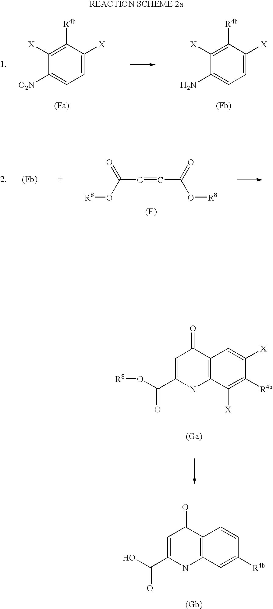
C1(N)=CC=C([X])C([R4b])=C1[X].C1([O2N])=CC=C([X])C([R4b])=C1[X].C1=C(C(=O)O[R8])NC2=C(C1=O)C=C([X])C([R4b])=C2[X].C1=C(C(=O)O)NC2=C(C1=O)C=CC([R4b])=C2.[(Ga)].[R8]OC(=O)C#CC(O[R8])=O
